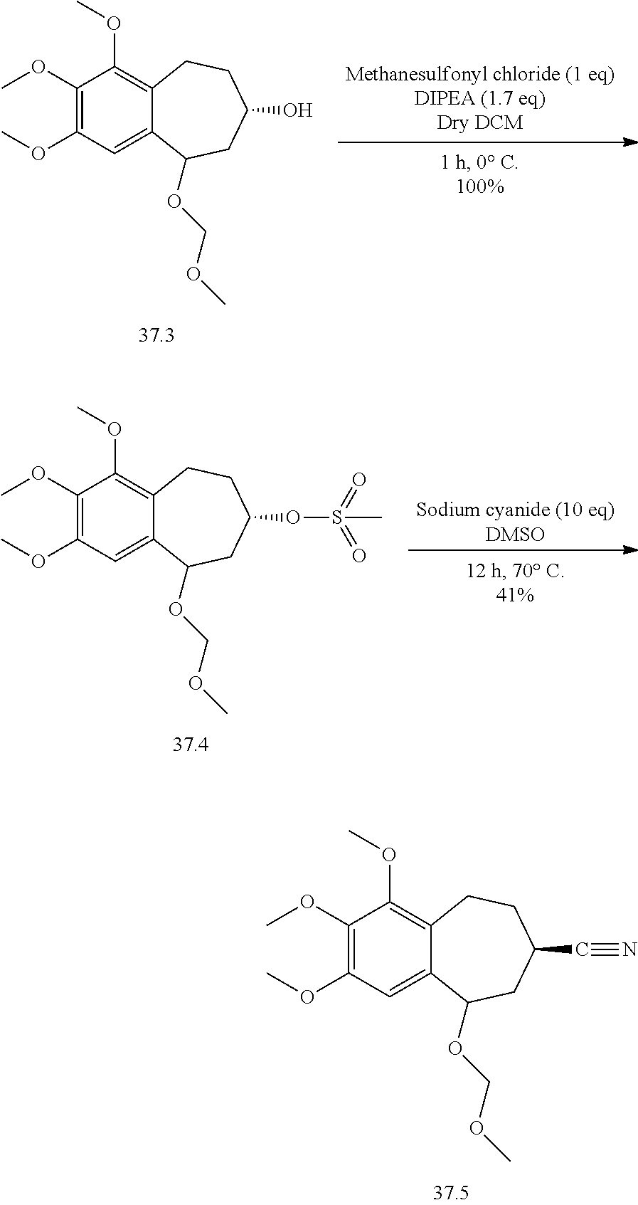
[Methanesulfonyl chloride (1 eq)DIPEA (1.7 eq)Dry DCM].C1(OC)=C(OC)C=C2C(=C1OC)CCC(O)CC2OCOC.[Sodium cyanide (10 eq)DMSO].C1(OC)=C(OC)C=C2C(=C1OC)CCC(OS(=O)(=O)C)CC2OCOC.C1(OC)=C(OC)C=C2C(=C1OC)CCC(C#N)CC2OCOC
